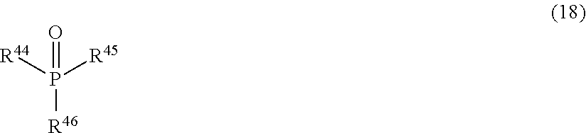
P([R46])([R44])([R45])=O
